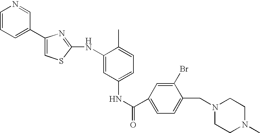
C1=CC=C(C2=CSC(NC3=CC(NC(=O)C4=CC=C(CN5CCN(C)CC5)C(Br)=C4)=CC=C3C)=N2)C=N1
